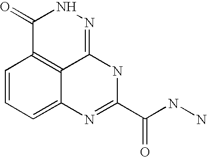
C1=CC=C2C3=C1C(=O)NN=C3NC(C(NN)=O)=N2
